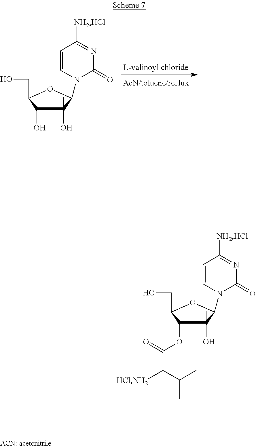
C(O)C1C(O)C(O)(C)C(N2C(=O)N=C([NH2HCl])C=C2)O1.C(O)C1C(OC(C([HClNH2])C(C)C)=O)C(O)(C)C(N2C(=O)N=C([NH2HCl])C=C2)O1
